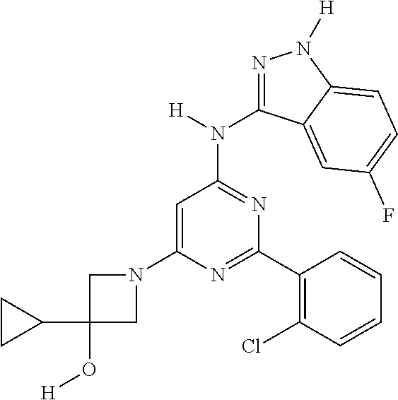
C1(N2CC(O[H])(C3CC3)C2)=CC(N(C2=NN([H])C3=CC=C(F)C=C23)[H])=NC(C2=C(Cl)C=CC=C2)=N1
